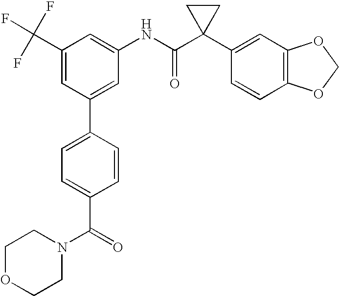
C1(C(F)(F)F)=CC(C2=CC=C(C(N3CCOCC3)=O)C=C2)=CC(NC(C2(C3=CC4=C(C=C3)OCO4)CC2)=O)=C1
